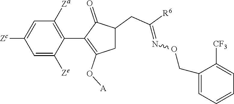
C1=C([Ze])C(C2=C(O[A])CC(CC([R6])=NOCC3=CC=CC=C3[CF3])C2=O)=C([Za])C=C1[Zc]
